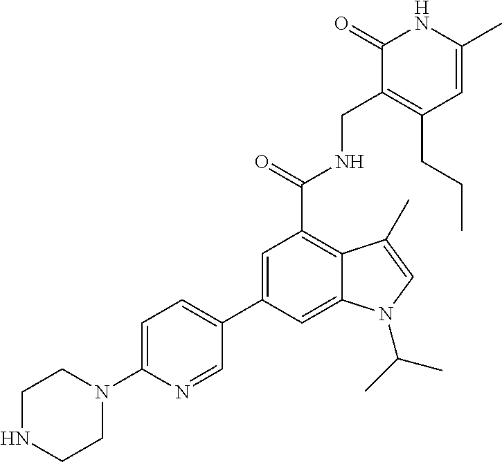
C1=C(C2=CC=C(N3CCNCC3)N=C2)C=C2C(=C1C(NCC1=C(CCC)C=C(C)NC1=O)=O)C(C)=CN2C(C)C
